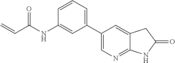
C=CC(NC1=CC(C2=CN=C3C(=C2)CC(=O)N3)=CC=C1)=O
